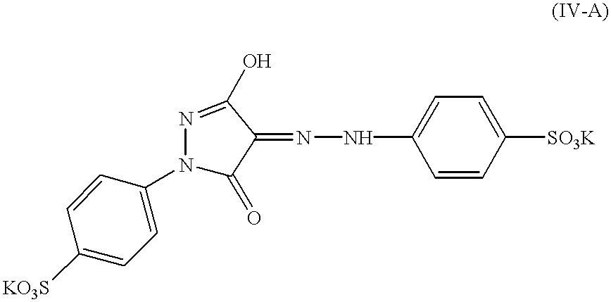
N1(C2=CC=C([KO3S])C=C2)C(=O)C(=NNC2=CC=C([SO3K])C=C2)C(O)=N1
